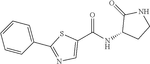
C1(C(NC2CCNC2=O)=O)=CN=C(C2=CC=CC=C2)S1
